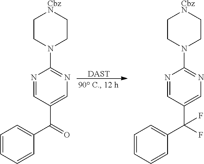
[DAST].C1=NC(N2CC[CbzN]CC2)=NC=C1C(C1=CC=CC=C1)=O.C1=NC(N2CC[CbzN]CC2)=NC=C1C(C1=CC=CC=C1)(F)F
